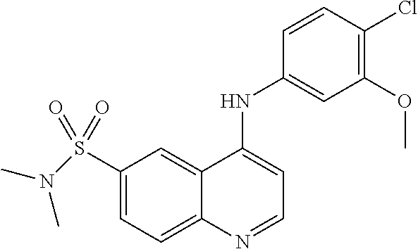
C1(S(=O)(=O)N(C)C)=CC=C2C(=C1)C(NC1=CC(OC)=C(Cl)C=C1)=CC=N2
